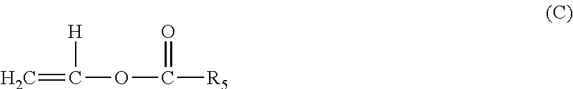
C(OC([R5])=O)(=C)[H]
